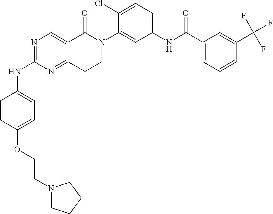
N1=C(NC2=CC=C(OCCN3CCCC3)C=C2)N=C2C(=C1)C(=O)N(C1=CC(NC(C3=CC=CC(C(F)(F)F)=C3)=O)=CC=C1Cl)CC2
